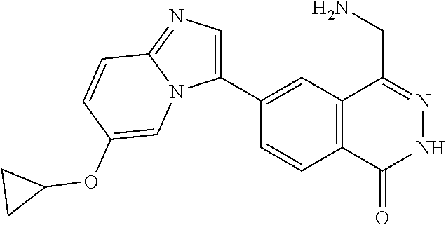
C1(C2=CN=C3N2C=C(OC2CC2)C=C3)=CC2=C(C=C1)C(=O)NN=C2CN
